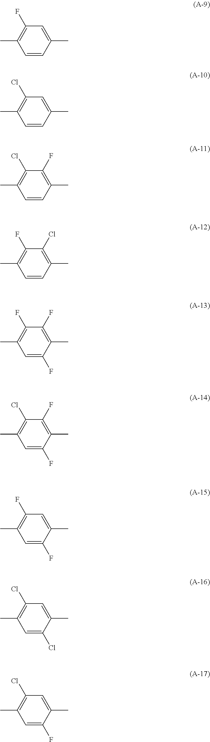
C1=CC(C)=CC(F)=C1C.C1=CC(C)=CC(Cl)=C1C.C1=CC(C)=C(F)C(Cl)=C1C.C1=CC(C)=C(Cl)C(F)=C1C.C1=C(F)C(C)=C(F)C(F)=C1C.C1=C(F)C(C)=C(F)C(Cl)=C1C.C1=C(F)C(C)=CC(F)=C1C.C1=C(Cl)C(C)=CC(Cl)=C1C.C1=C(F)C(C)=CC(Cl)=C1C
